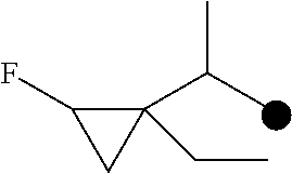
C1(C(C)C)(CC)C(F)C1
